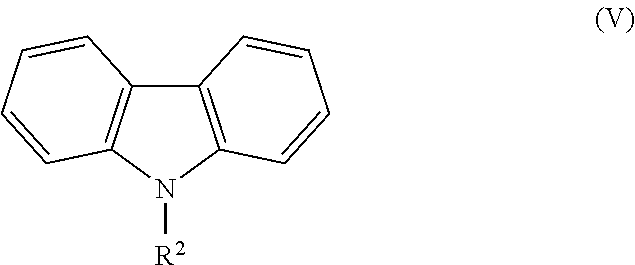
C12=C(N([R2])C3=C1C=CC=C3)C=CC=C2
